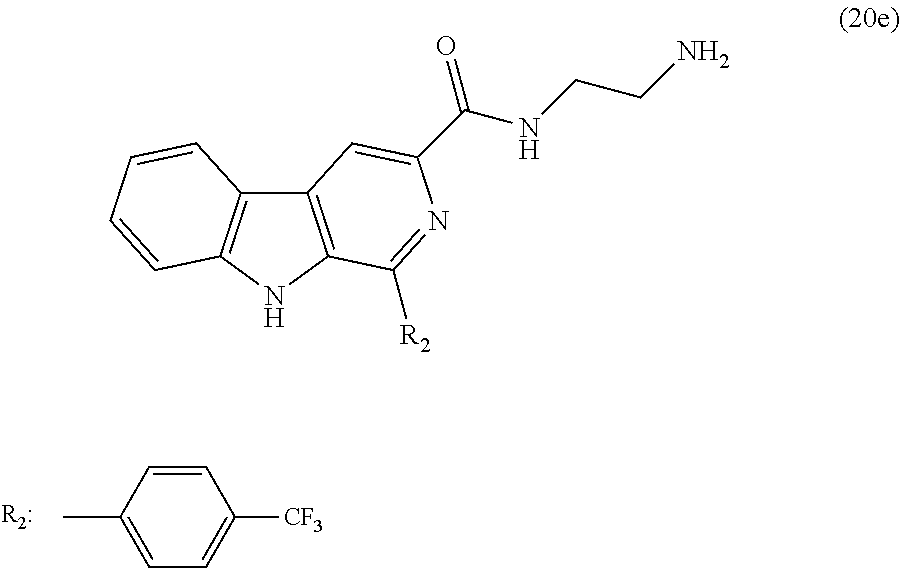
CC1=CC=C([CF3])C=C1.C12=C(NC3=C1C=CC=C3)C([R2])=NC(C(=O)NCCN)=C2
